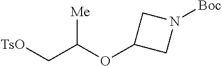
[TsO]CC(OC1CN([Boc])C1)[Me]
